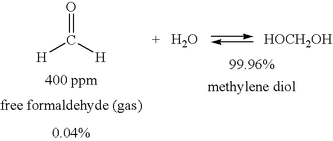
O.[HOCH2OH].O=C([H])[H]
